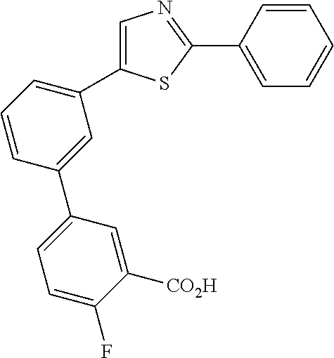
C1=C(C2=CC=CC(C3=CC=C(F)C([CO2H])=C3)=C2)SC(C2=CC=CC=C2)=N1
